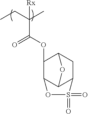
CCC(C)([Rx])C(OC1C2C3C(CC1O3)S(=O)(=O)O2)=O
